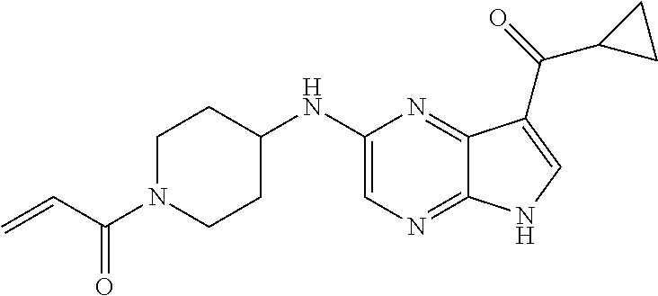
C1=C(NC2CCN(C(C=C)=O)CC2)N=C2C(=N1)NC=C2C(=O)C1CC1
